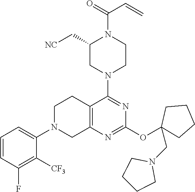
C1=CC(F)=C([CF3])C(N2CC3=C(CC2)C(N2CCN(C(=O)C=C)C(C[NC])C2)=NC(OC2(CN4CCCC4)CCCC2)=N3)=C1
